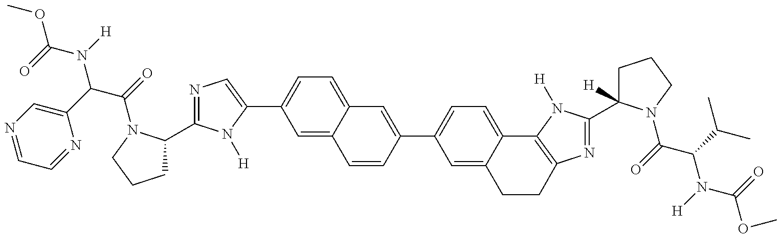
O=C(OC)N(C(C(=O)N1C(C2=NC=C(C3=CC=C4C(=C3)C=CC(C3=CC=C5C(=C3)CCC3=C5N([H])C(C5([H])CCCN5C(C(N(C(OC)=O)[H])C(C)C)=O)=N3)=C4)N2[H])CCC1)C1=CN=CC=N1)[H]
